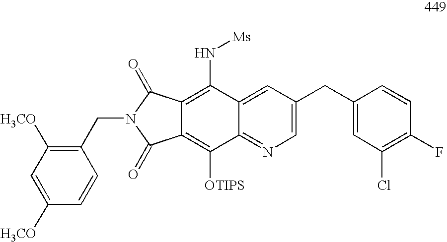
C12=C([OTIPS])C3=NC=C(CC4=CC(Cl)=C(F)C=C4)C=C3C(N[Ms])=C1C(=O)N(CC1=C([H3CO])C=C([H3CO])C=C1)C2=O
